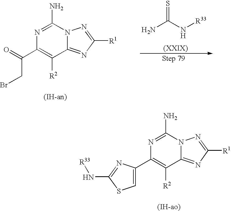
NC1=NC(C2=CSC(N[R33])=N2)=C([R2])C2=NC([R1])=NN12.[(IH-ao)].NC1=NC(C(CBr)=O)=C([R2])C2=NC([R1])=NN12.[(IH-an)].NC(N[R33])=S
